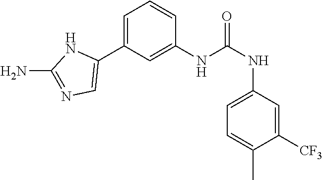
C1(NC(NC2=CC=C(C)C([CF3])=C2)=O)=CC(C2=CN=C(N)N2)=CC=C1
